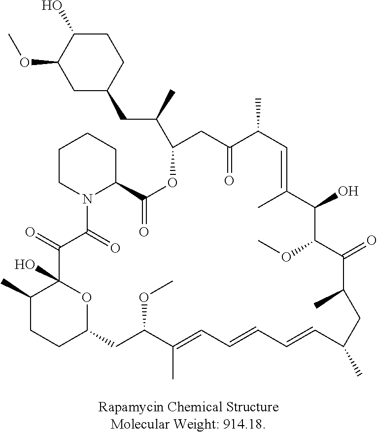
C12CC(OC)C(C)=CC=CC=CC(C)CC(C)C(=O)C(OC)C(O)C(C)=CC(C)C(=O)CC(C(CC3CCC(O)C(OC)C3)C)OC(=O)C3N(C(=O)C(=O)C(O)(O1)C(C)CC2)CCCC3
